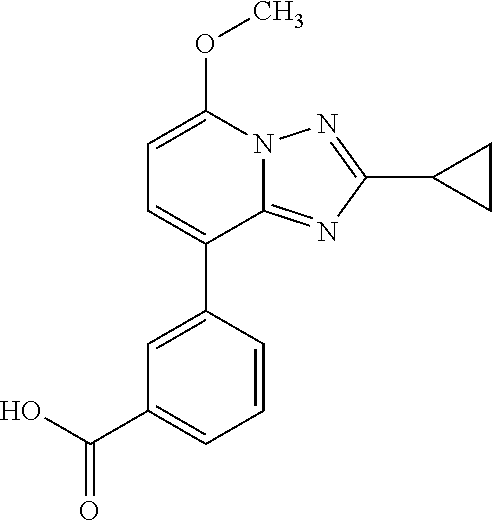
C1=C(C2=CC(C(=O)O)=CC=C2)C2=NC(C3CC3)=NN2C(OC)=C1
